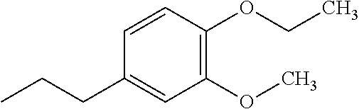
C1=CC(OCC)=C(OC)C=C1CCC
